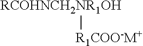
[RCOHNCH2NR1OH][R1COO-M+]
